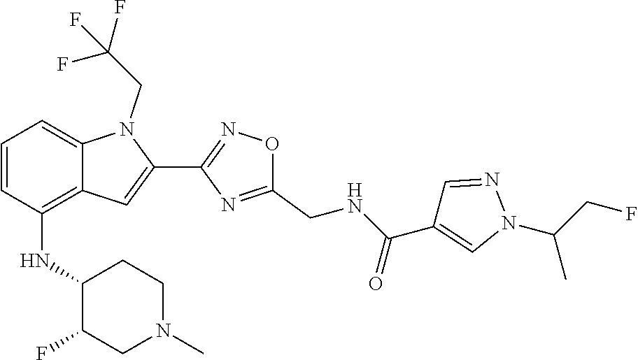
C1=CC(NC2C(F)CN(C)CC2)=C2C(=C1)N(CC(F)(F)F)C(C1=NOC(CNC(C3=CN(C(CF)C)N=C3)=O)=N1)=C2
